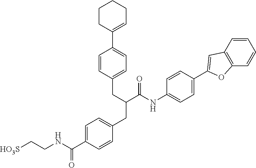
C1(NC(C(CC2=CC=C(C3=CCCCC3)C=C2)CC2=CC=C(C(NCC[HO3S])=O)C=C2)=O)=CC=C(C2=CC3=C(C=CC=C3)O2)C=C1
